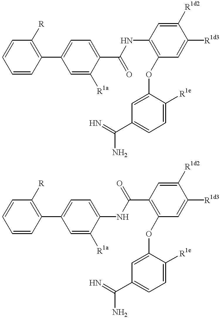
C1(C2=CC=C(C(=O)NC3=C(OC4=CC(C(=N)N)=CC=C4[R1e])C=C([R1d3])C([R1d2])=C3)C([R1a])=C2)=C([R])C=CC=C1.C1(C2=CC=C(NC(C3=C(OC4=CC(C(=N)N)=CC=C4[R1e])C=C([R1d3])C([R1d2])=C3)=O)C([R1a])=C2)=C([R])C=CC=C1
